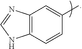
C12=C(NC=N1)C=CC(C)=C2
